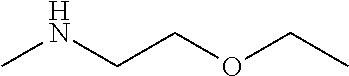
O(CCNC)CC
